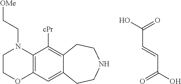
OC(=O)C=CC(O)=O.C1COC2=C(N1CC[OMe])C([cPr])=C1C(=C2)CCNCC1
